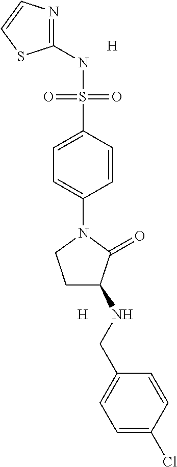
C1(NS(C2=CC=C(N3CCC(NCC4=CC=C(Cl)C=C4)C3=O)C=C2)(=O)=O)=NC=CS1.[H].[H]
